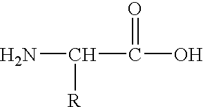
NC(C(O)=O)[R]
